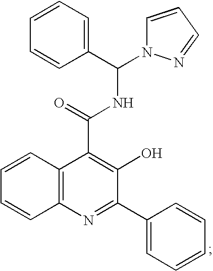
C12=C(N=C(C3=CC=CC=C3)C(O)=C1C(=O)NC(N1C=CC=N1)C1=CC=CC=C1)C=CC=C2
